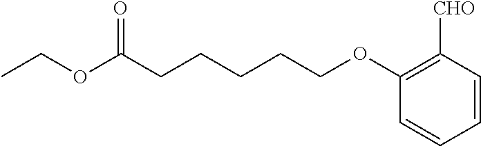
CCOC(CCCCCOC1=C([CHO])C=CC=C1)=O
